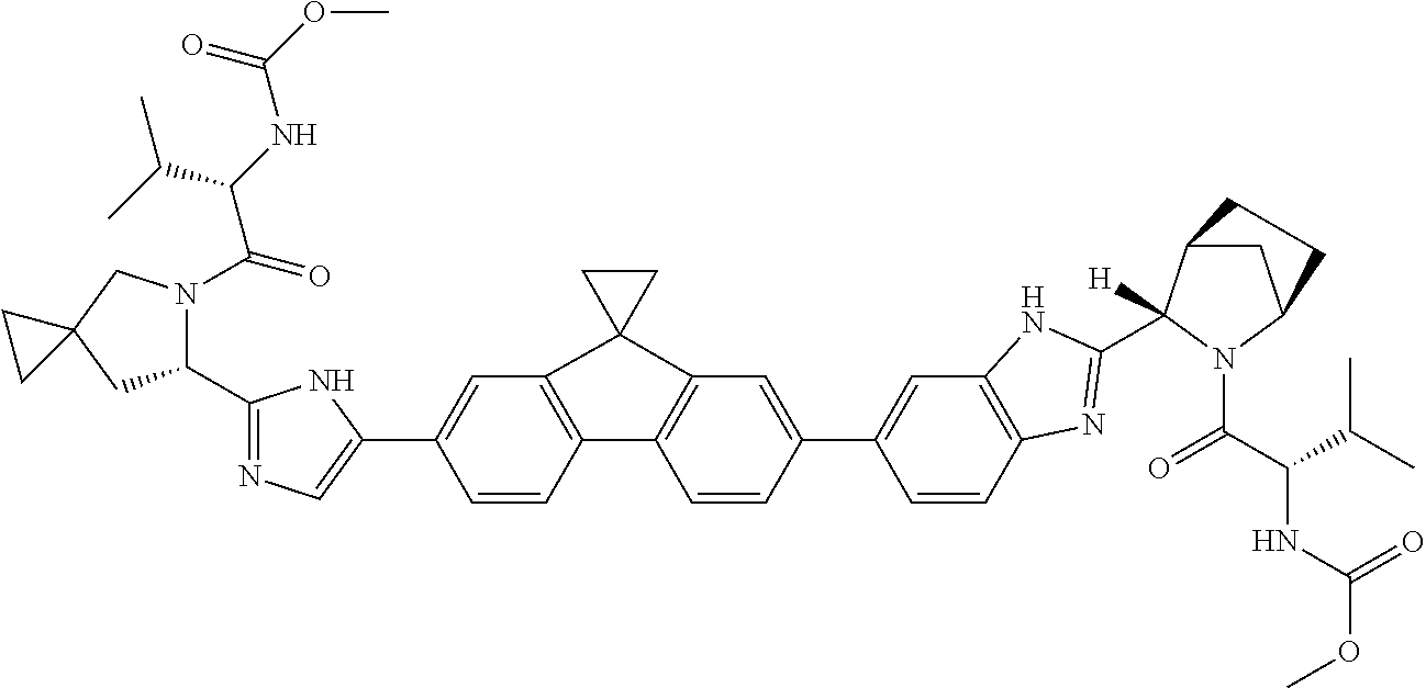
C1=CC2=C(C=C1C1=CN=C(C3N(C(C(NC(OC)=O)C(C)C)=O)CC4(C3)CC4)N1)C1(C3=C2C=CC(C2=CC4=C(C=C2)N=C(C2([H])C5CC(N2C(C(C(C)C)NC(OC)=O)=O)CC5)N4)=C3)CC1
